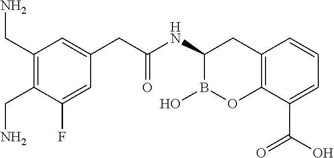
C12=C(C(C(O)=O)=CC=C1)OB(O)C(NC(=O)CC1=CC(CN)=C(CN)C(F)=C1)C2
